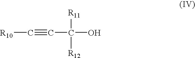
C(O)([R11])([R12])C#C[R10]
